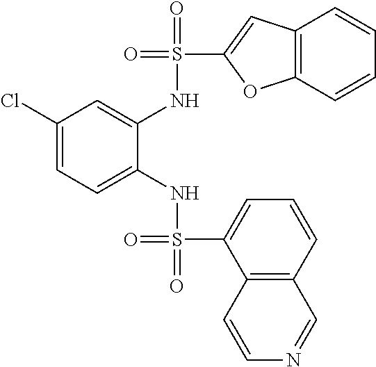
C1(Cl)=CC=C(NS(=O)(=O)C2=CC=CC3=C2C=CN=C3)C(NS(=O)(C2=CC3=C(O2)C=CC=C3)=O)=C1
